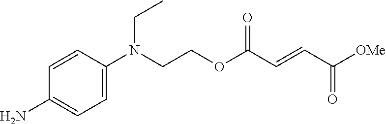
C1(N(CCOC(C=CC([OMe])=O)=O)CC)=CC=C(N)C=C1
